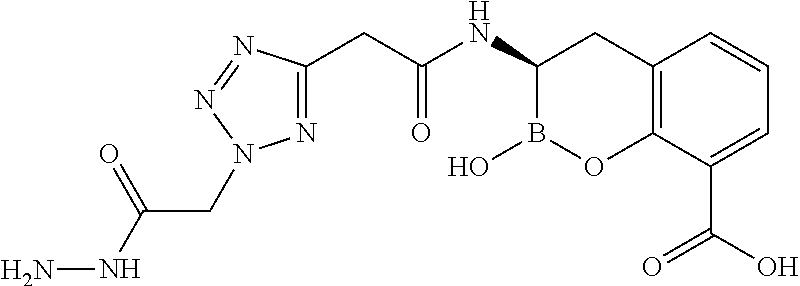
N1=NC(CC(NC2B(O)OC3=C(C2)C=CC=C3C(O)=O)=O)=NN1CC(NN)=O
